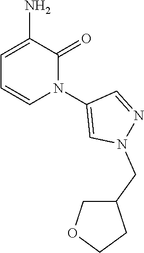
C1=C(N)C(=O)N(C2=CN(CC3COCC3)N=C2)C=C1
